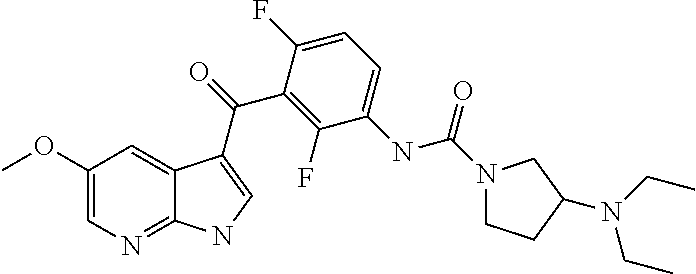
C1(OC)=CN=C2C(=C1)C(C(C1=C(F)C(NC(N3CCC(N(CC)CC)C3)=O)=CC=C1F)=O)=CN2
